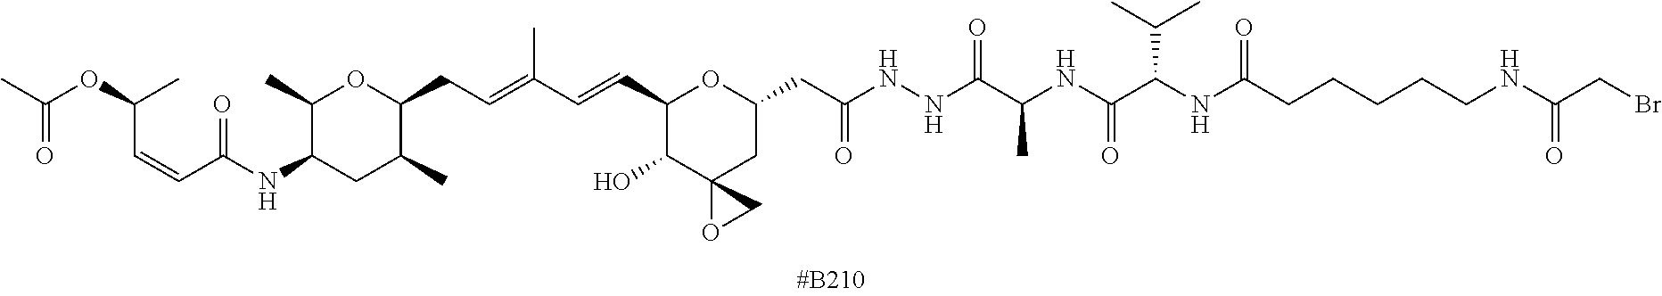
C(C)(C=CC(NC1CC(C)C(CC=C(C=CC2C(O)C3(CC(CC(NNC(C(NC(=O)C(NC(CCCCCNC(CBr)=O)=O)C(C)C)C)=O)=O)O2)OC3)C)OC1C)=O)OC(C)=O
